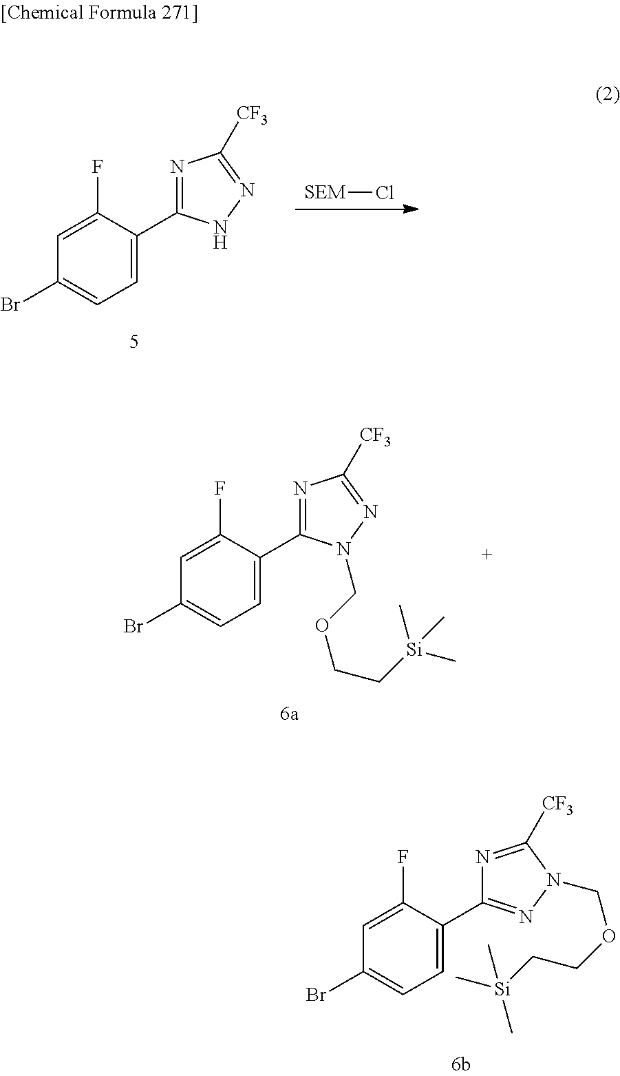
C1(Br)=CC=C(C2=NN(COCC[Si](C)(C)C)C([CF3])=N2)C(F)=C1.[SEM]Cl.C1(Br)=CC=C(C2=NC([CF3])=NN2)C(F)=C1.C1(C2=CC=C(Br)C=C2F)=NC([CF3])=NN1COCC[Si](C)(C)C
